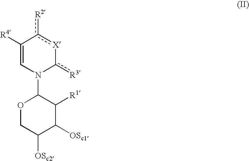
C1([R4])=CN(C2OCC([OSc2])C([OSc1])C2[R1])c([R3])-[X]c1[R2]
